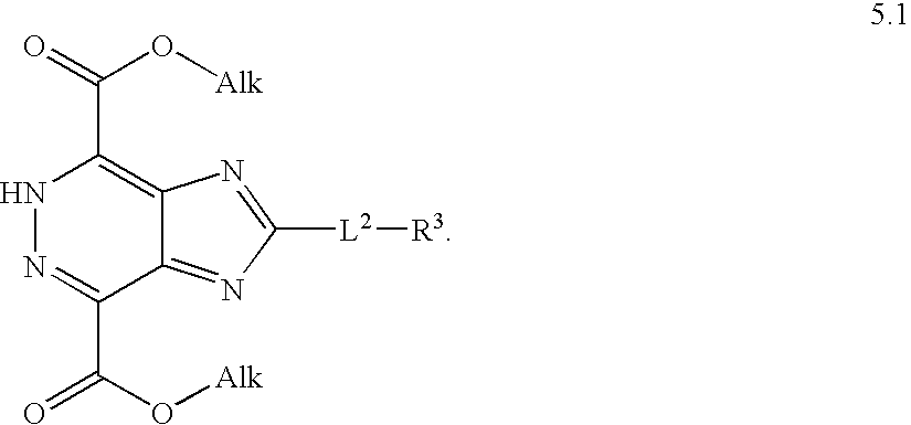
C1([L2][R3])=NC2=C(C(=O)O[Alk])NN=C(C(O[Alk])=O)C2=N1
